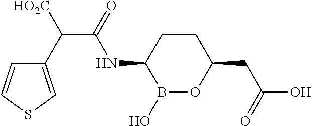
C1CC(NC(C(C2=CSC=C2)[HO2C])=O)B(O)OC1CC(O)=O
